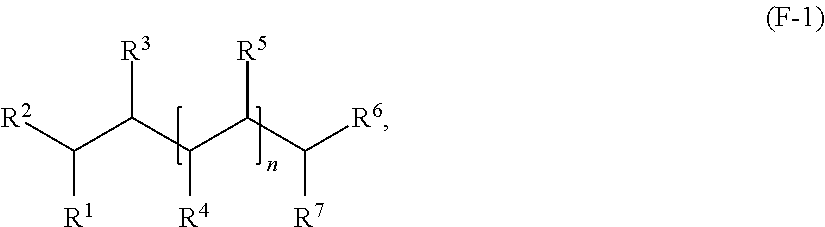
[R2]C(C(C(C(C([R6])[R7])[R5])[R4])[R3])[R1]
